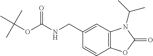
C(NC(=O)OC(C)(C)C)C1=CC2=C(C=C1)OC(=O)N2C(C)C
